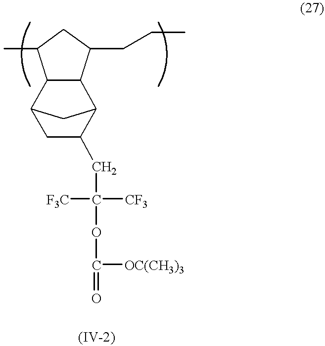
C1C(C)C2C(C1CCC)C1C(CC([CF3])([F3C])OC([OC(CH3)3])=O)CC2C1
